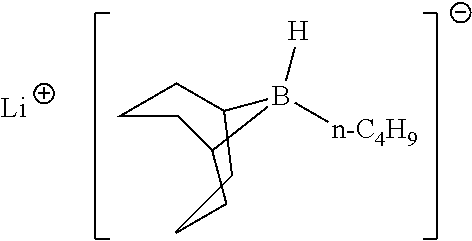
[n-C4H9]B1([H])CCCCC1CC.[Li]
